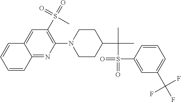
C12=NC(N3CCC(C(C)(C)S(=O)(C4=CC(C(F)(F)F)=CC=C4)=O)CC3)=C(S(=O)(=O)C)C=C1C=CC=C2
